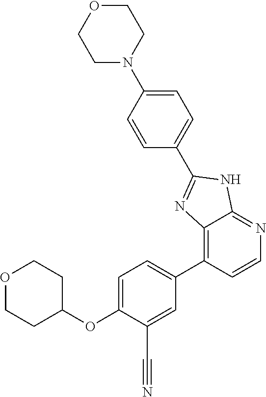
O(C1=CC=C(C2=C3C(=NC=C2)NC(C2=CC=C(N4CCOCC4)C=C2)=N3)C=C1C#N)C1CCOCC1
